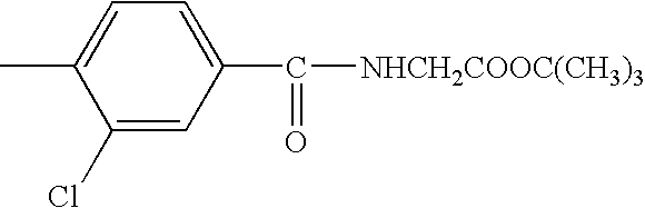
C1(Cl)=CC(C(=O)[NHCH2COOC(CH3)3])=CC=C1C
